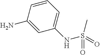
C1=CC(N)=CC(NS(C)(=O)=O)=C1
